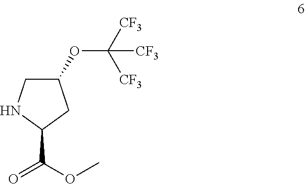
C1(OC([CF3])([CF3])[CF3])CNC(C(OC)=O)C1
